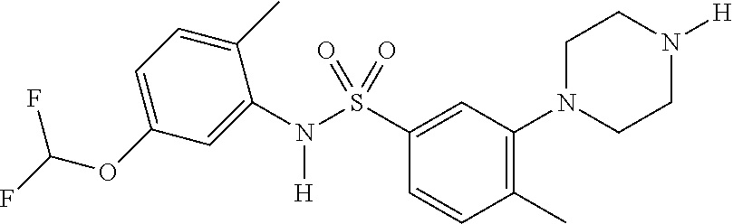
C1(OC(F)F)=CC=C(C)C(N([H])S(C2=CC(N3CCN([H])CC3)=C(C)C=C2)(=O)=O)=C1
